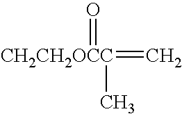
[CH2CH2OCC](=C)(C)=O
